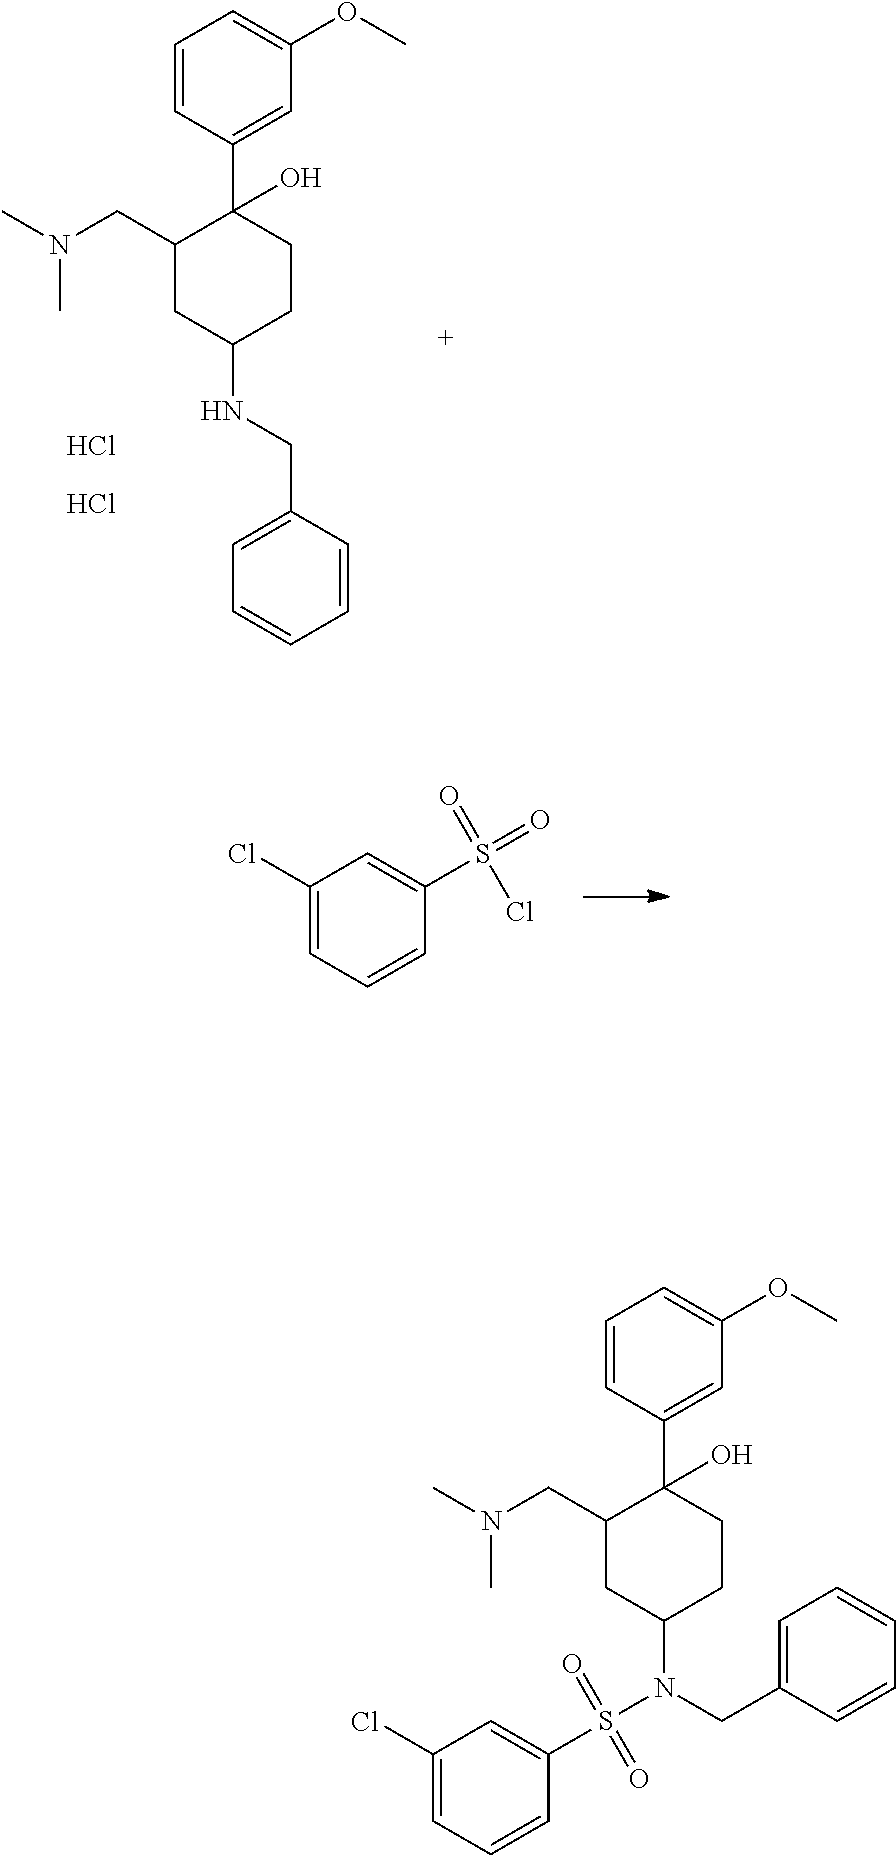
C1=CC(C2(O)C(CN(C)C)CC(NCC3=CC=CC=C3)CC2)=CC(OC)=C1.Cl.Cl.C1(Cl)=CC=CC(S(=O)(Cl)=O)=C1.N(CC1=CC=CC=C1)(C1CC(CN(C)C)C(C2=CC(OC)=CC=C2)(O)CC1)S(=O)(=O)C1=CC(Cl)=CC=C1
